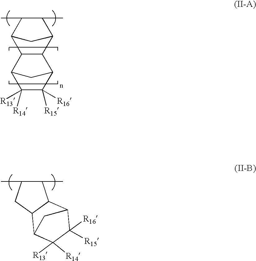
C12C3C([R14])([R13])C([R15])([R16])C(C1C1C(C)C(C)C2C1)C3.C12C3C([R14])([R13])C([R16])([R15])C(C1C(C)C(C)C2)C3
